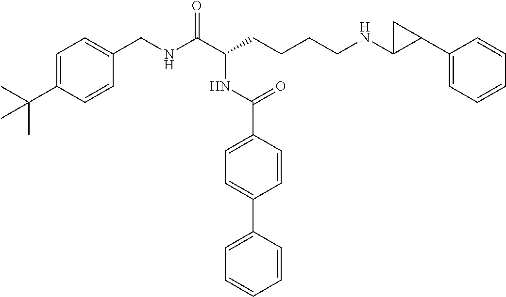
C1=C(C(C)(C)C)C=CC(CNC(C(CCCCNC2C(C3=CC=CC=C3)C2)NC(C2=CC=C(C3=CC=CC=C3)C=C2)=O)=O)=C1
